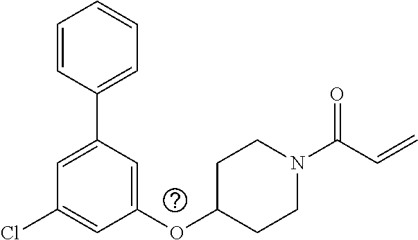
C1(OC2CCN(C(C=C)=O)CC2)=CC(C2=CC=CC=C2)=CC(Cl)=C1
